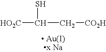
[HO2C]C(C[CO2H])S
